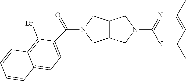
C12C(CN(C3=NC(C)=CC(C)=N3)C1)CN(C(=O)C1=CC=C3C(=C1Br)C=CC=C3)C2
